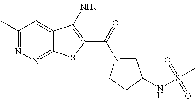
C1(C)=NN=C2C(=C1C)C(N)=C(C(=O)N1CC(NS(C)(=O)=O)CC1)S2
